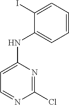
C1=CC=C(I)C(NC2=CC=NC(Cl)=N2)=C1
